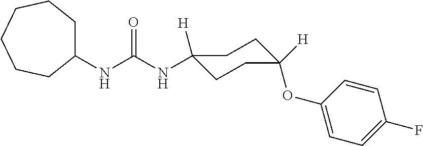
N(C(NC1([H])CCC(OC2=CC=C(F)C=C2)([H])CC1)=O)C1CCCCCC1
